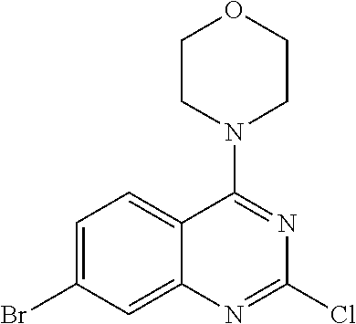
C1=C(Br)C=C2C(=C1)C(N1CCOCC1)=NC(Cl)=N2
